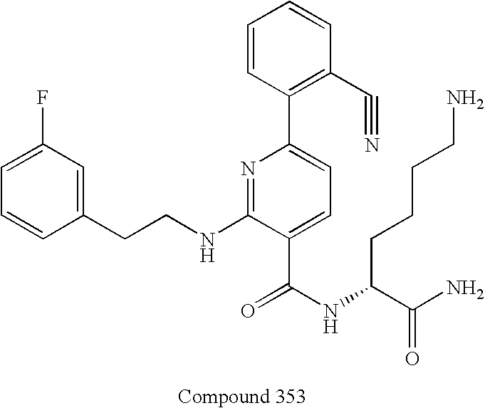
C1=CC(CCNC2=NC(C3=C(C#N)C=CC=C3)=CC=C2C(NC(C(N)=O)CCCCN)=O)=CC(F)=C1
